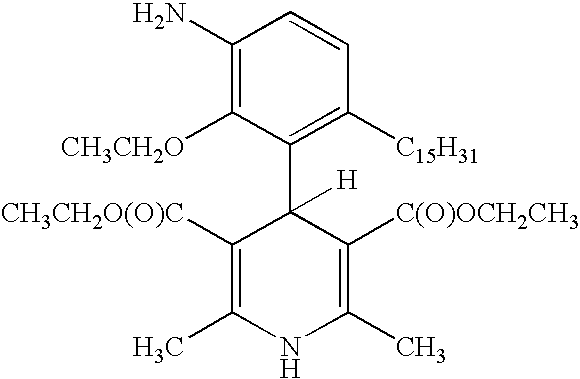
C1(N)=C([CH3CH2O])C(C2([H])C([CH3CH2O(O)C])=C(C)NC(C)=C2[C(O)OCH2CH3])=C([C15H31])C=C1
